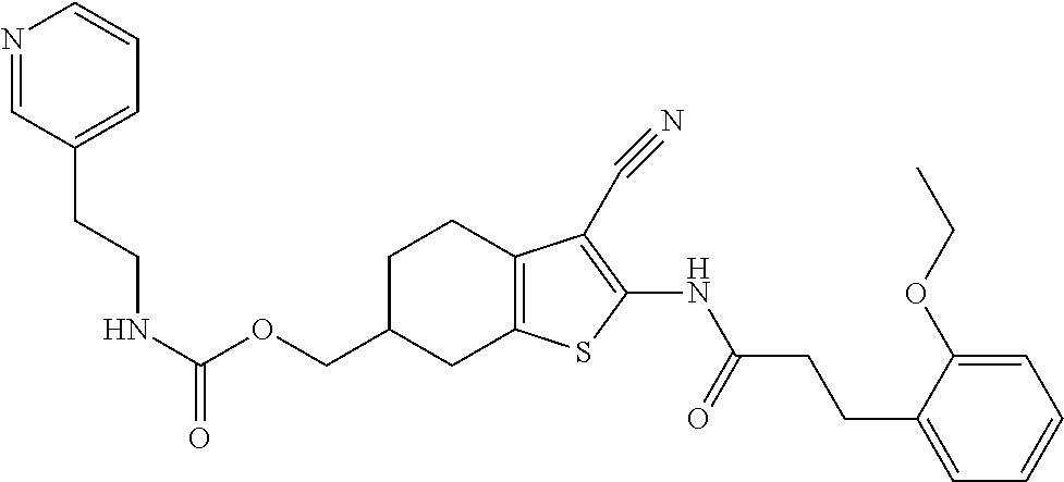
C(OCC1CC2=C(CC1)C(C#N)=C(NC(CCC1=CC=CC=C1OCC)=O)S2)(NCCC1=CC=CN=C1)=O
